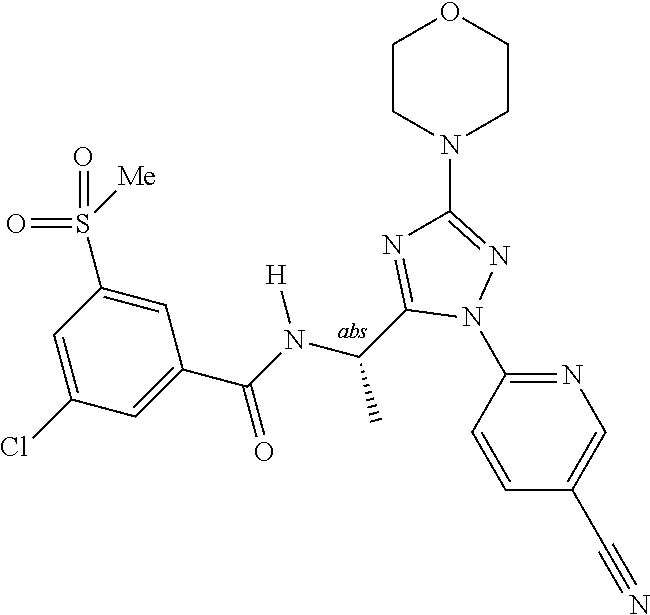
C1=CC(N2N=C(N3CCOCC3)N=C2C(C)N([H])C(=O)C2=CC(Cl)=CC(S(=O)(=O)[Me])=C2)=NC=C1C#N
